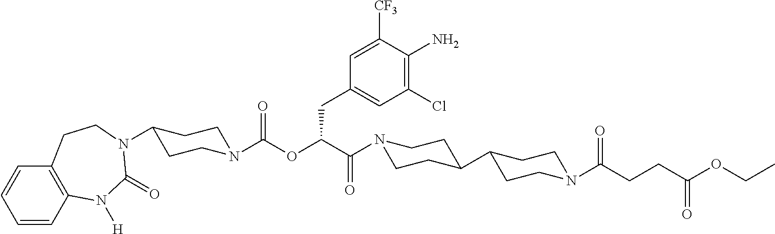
C1=CC2=C(C=C1)CCN(C1CCN(C(OC(C(=O)N3CCC(C4CCN(C(=O)CCC(OCC)=O)CC4)CC3)CC3=CC(Cl)=C(N)C([CF3])=C3)=O)CC1)C(=O)N2[H]
